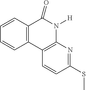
C1=CC2=C(C=C1)C1=C(N([H])C2=O)N=C(SC)C=C1
